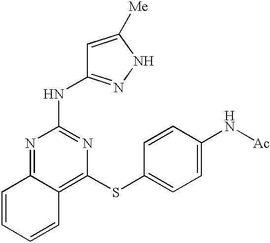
C12=NC(NC3=NNC([Me])=C3)=NC(SC3=CC=C(N[Ac])C=C3)=C1C=CC=C2
